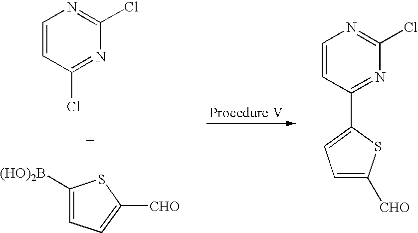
C1=CC(Cl)=NC(Cl)=N1.C1([(HO)2B])=CC=C([CHO])S1.C1=CC(C2=CC=C([CHO])S2)=NC(Cl)=N1
